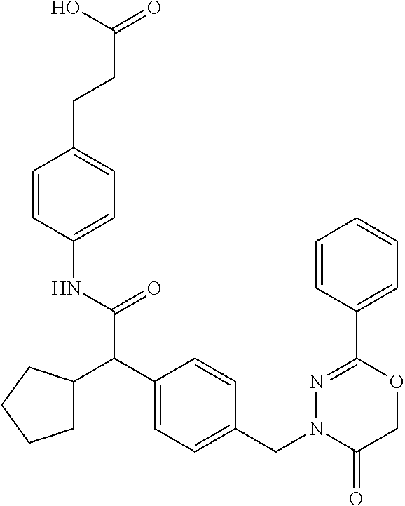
C(CCC1=CC=C(NC(=O)C(C2=CC=C(CN3C(=O)COC(C4=CC=CC=C4)=N3)C=C2)C2CCCC2)C=C1)(=O)O
